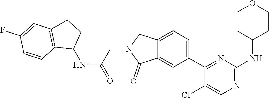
C1(Cl)=CN=C(NC2CCOCC2)N=C1C1=CC=C2C(=C1)C(=O)N(CC(NC1C3=C(C=C(F)C=C3)CC1)=O)C2
